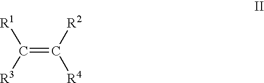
C(=C([R2])[R4])([R3])[R1]
